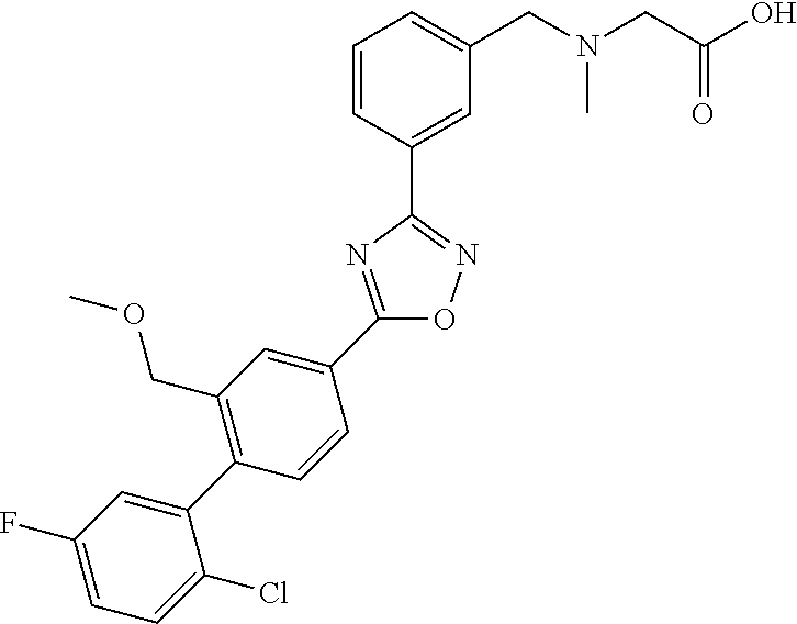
C1=CC(C2=NOC(C3=CC(COC)=C(C4=CC(F)=CC=C4Cl)C=C3)=N2)=CC(CN(CC(O)=O)C)=C1
